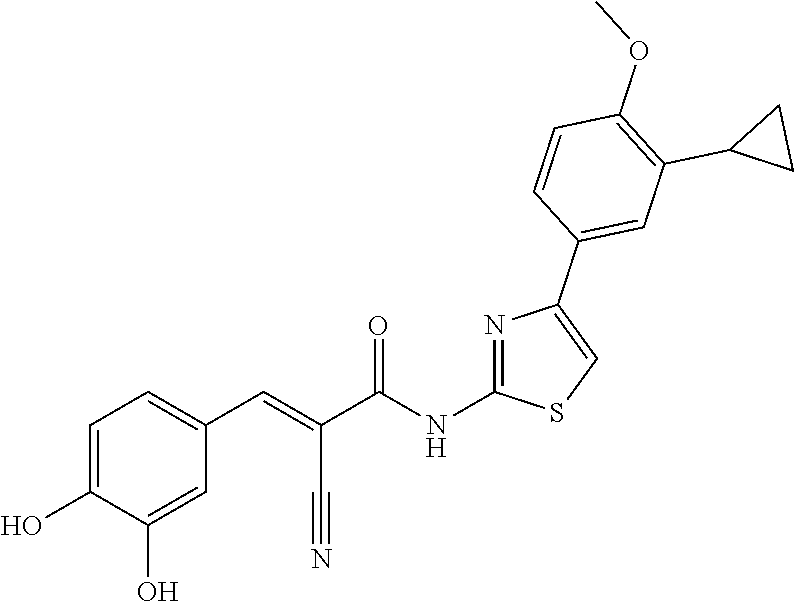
C1=C(O)C(O)=CC(C=C(C(NC2=NC(C3=CC(C4CC4)=C(OC)C=C3)=CS2)=O)C#N)=C1
